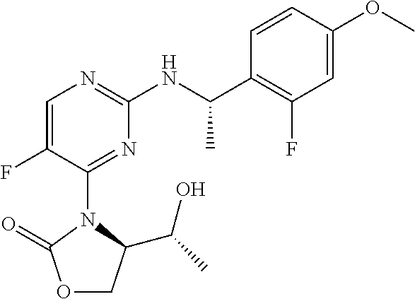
C1=C(OC)C=CC(C(NC2=NC=C(F)C(N3C(C(C)O)COC3=O)=N2)C)=C1F
